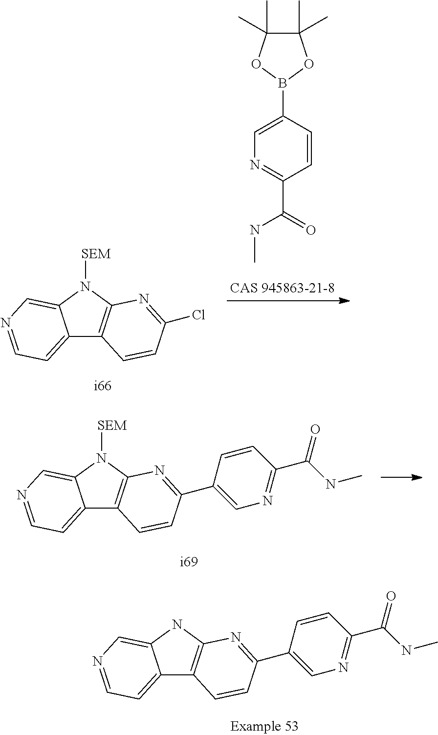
C1(C)(C)C(C)(C)OB(C2=CN=C(C(=O)NC)C=C2)O1.C12=CC=NC=C1N([SEM])C1=C2C=CC(Cl)=N1.C12=CC=NC=C1N([SEM])C1=C2C=CC(C2=CN=C(C(NC)=O)C=C2)=N1.C12=CC=NC=C1NC1=C2C=CC(C2=CN=C(C(NC)=O)C=C2)=N1
